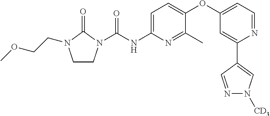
C1CN(C(NC2=CC=C(OC3=CC=NC(C4=CN([CD3])N=C4)=C3)C(C)=N2)=O)C(=O)N1CCOC
